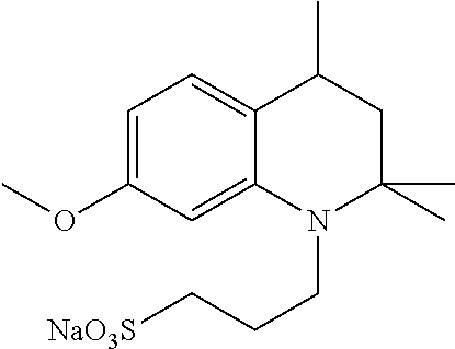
C1=C(OC)C=C2C(=C1)C(C)CC(C)(C)N2CCC[NaO3S]
